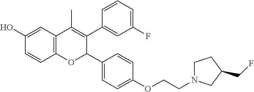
C12=C(C=C(O)C=C1)C(C)=C(C1=CC(F)=CC=C1)C(C1=CC=C(OCCN3CCC(CF)C3)C=C1)O2
